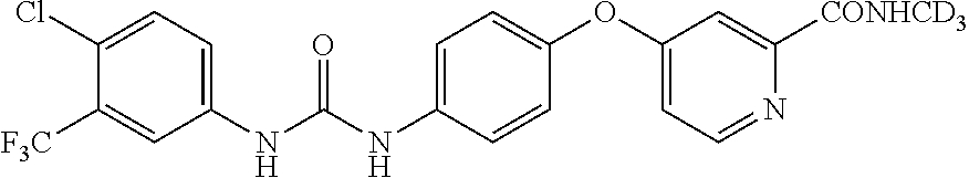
C1=C(Cl)C([F3C])=CC(NC(NC2=CC=C(OC3=CC=NC([CONHCD3])=C3)C=C2)=O)=C1
